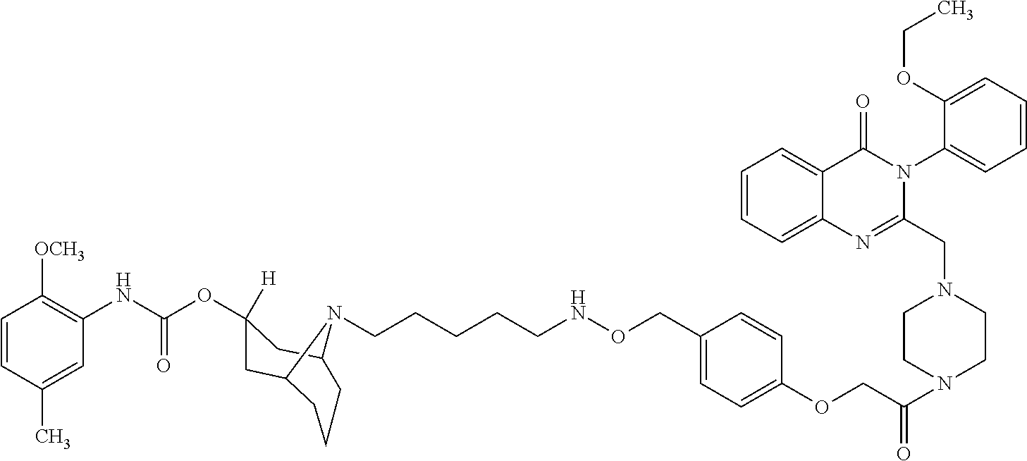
C1=CC(C)=CC(NC(OC2([H])CC3CCCC(C2)N3CCCCCNOCC2=CC=C(OCC(N3CCN(CC4=NC5=CC=CC=C5C(=O)N4C4=CC=CC=C4OCC)CC3)=O)C=C2)=O)=C1[OCH3]
